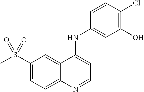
S(C1=CC=C2C(=C1)C(NC1=CC(O)=C(Cl)C=C1)=CC=N2)(C)(=O)=O
